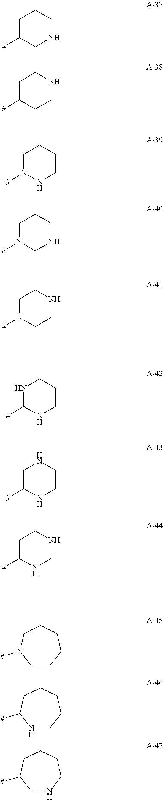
C1C([#])CNCC1.C1C([#])CCNC1.C1N([#])NCCC1.C1N([#])CNCC1.C1N([#])CCNC1.N1C([#])NCCC1.C1C([#])NCCN1.C1C([#])NCNC1.C1CCCCCN1[#].N1CCCCCC1[#].C1NCCCCC1[#]
